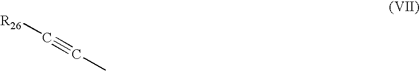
[R26]C#CC
